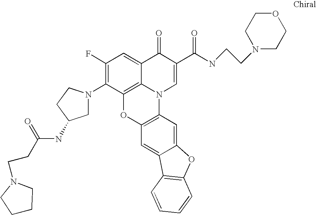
C1(F)=C(N2CC(NC(CCN3CCCC3)=O)CC2)C2=C3C(=C1)C(=O)C(C(NCCN1CCOCC1)=O)=CN3C1=C(O2)C=C2C(=C1)OC1=C2C=CC=C1
